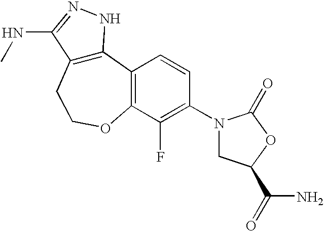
C12=C(CCOC3=C1C=CC(N1CC(C(N)=O)OC1=O)=C3F)C(NC)=NN2
